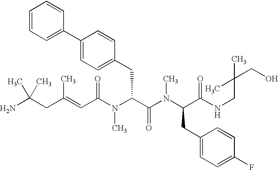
NC(CC(=CC(N(C(C(N(C(CC1=CC=C(F)C=C1)C(NCC(CO)(C)C)=O)C)=O)CC1=CC=C(C2=CC=CC=C2)C=C1)C)=O)C)(C)C
